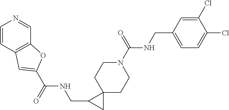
N1(C(NCC2=CC=C(Cl)C(Cl)=C2)=O)CCC2(CC1)C(CNC(C1=CC3=C(C=NC=C3)O1)=O)C2
